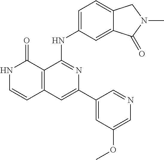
C1=C2C(=CC(NC3=NC(C4=CC(OC)=CN=C4)=CC4=C3C(=O)NC=C4)=C1)C(=O)N(C)C2
